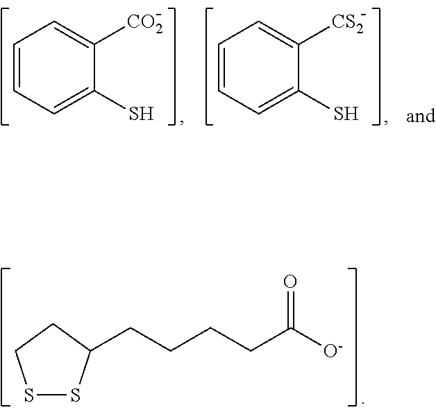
C1=CC=C(S)C([CO2])=C1.C1=CC=C(S)C([CS2])=C1.S1SC(CCCCC([O-])=O)CC1
